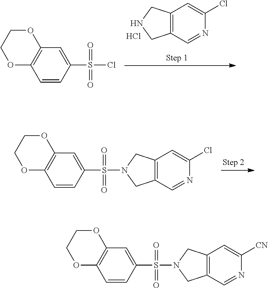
C12=C(C=NC(Cl)=C1)CNC2.Cl.C1=CC(S(=O)(=O)Cl)=CC2=C1OCCO2.C1=CC(S(=O)(=O)N2CC3=C(C=NC(Cl)=C3)C2)=CC2=C1OCCO2.C1=CC(S(=O)(=O)N2CC3=C(C=NC([CN])=C3)C2)=CC2=C1OCCO2
